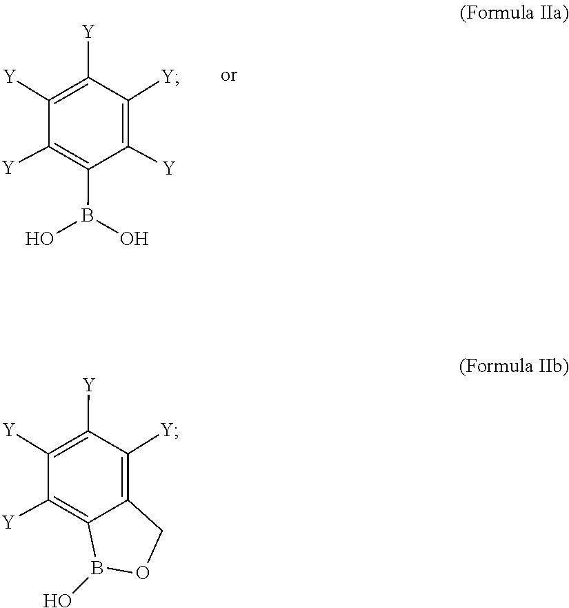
C1([Y])=C(B(O)O)C([Y])=C([Y])C([Y])=C1[Y].O1B(O)C2=C([Y])C([Y])=C([Y])C([Y])=C2C1
